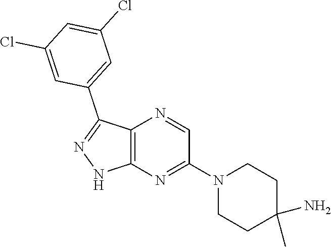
C12=C(N=C(N3CCC(C)(N)CC3)C=N1)NN=C2C1=CC(Cl)=CC(Cl)=C1
